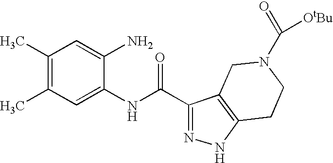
CC1=C(C)C=C(N)C(NC(C2=NNC3=C2CN(C(=O)[OtBu])CC3)=O)=C1
